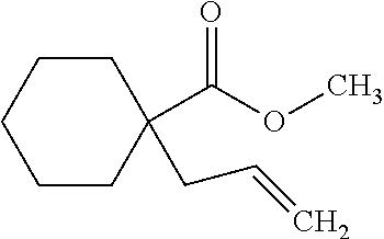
C1CCC(C(OC)=O)(CC=C)CC1
